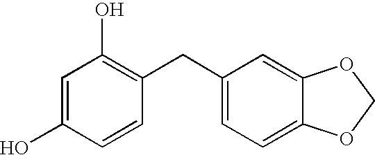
C1=C(O)C=CC(CC2=CC=C3C(=C2)OCO3)=C1O
